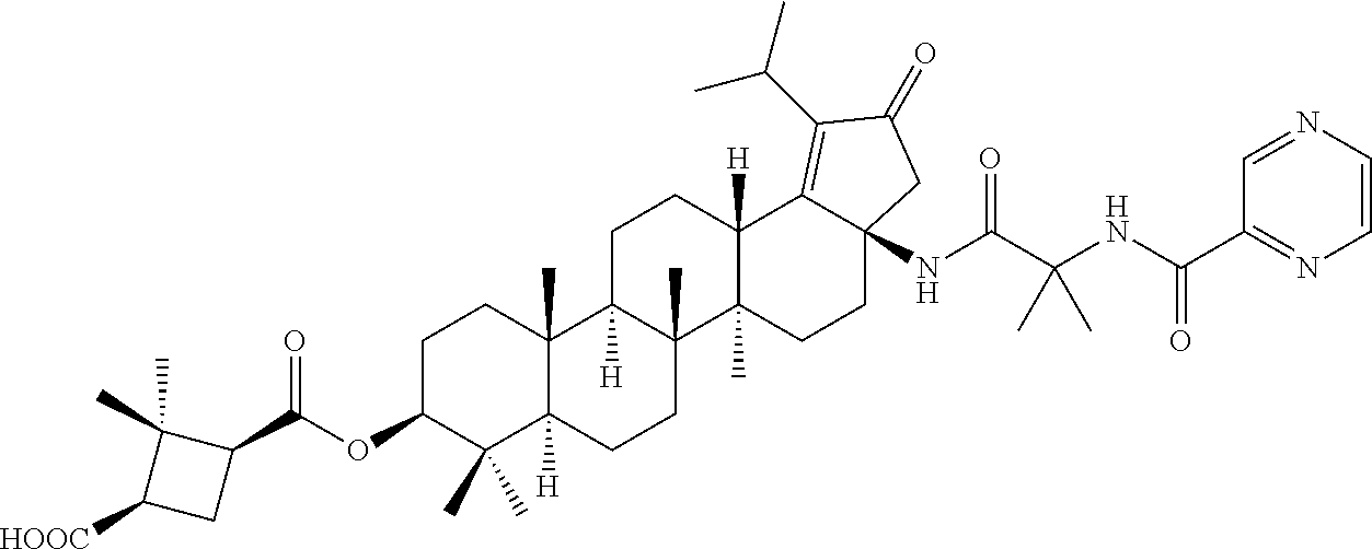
C1(C(NC(C(NC23C(=C(C(C)C)C(=O)C2)C2([H])C(C)(CC3)C3(C)C([H])(CC2)C2(C)C([H])(CC3)C(C)(C)C(OC(C3C(C)(C)C([HOOC])C3)=O)CC2)=O)(C)C)=O)=NC=CN=C1
